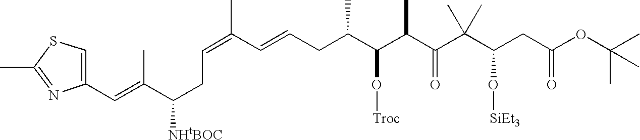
C(CC([NHtBOC])C(=CC1=CSC(C)=N1)C)=C(C=CCC(C(C(C(C(C(CC(OC(C)(C)C)=O)O[SiEt3])(C)C)=O)C)O[Troc])C)C
